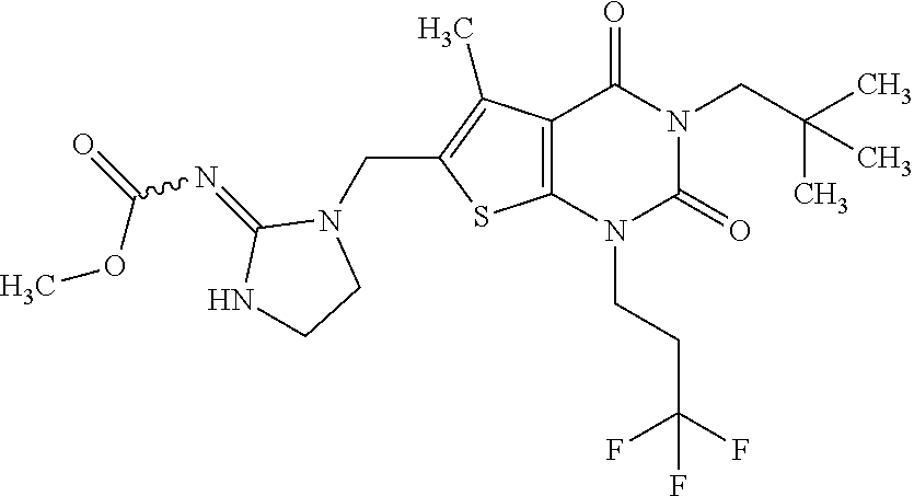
C12=C(N(CCC(F)(F)F)C(=O)N(CC(C)(C)C)C1=O)SC(CN1C(=NC(OC)=O)NCC1)=C2C
